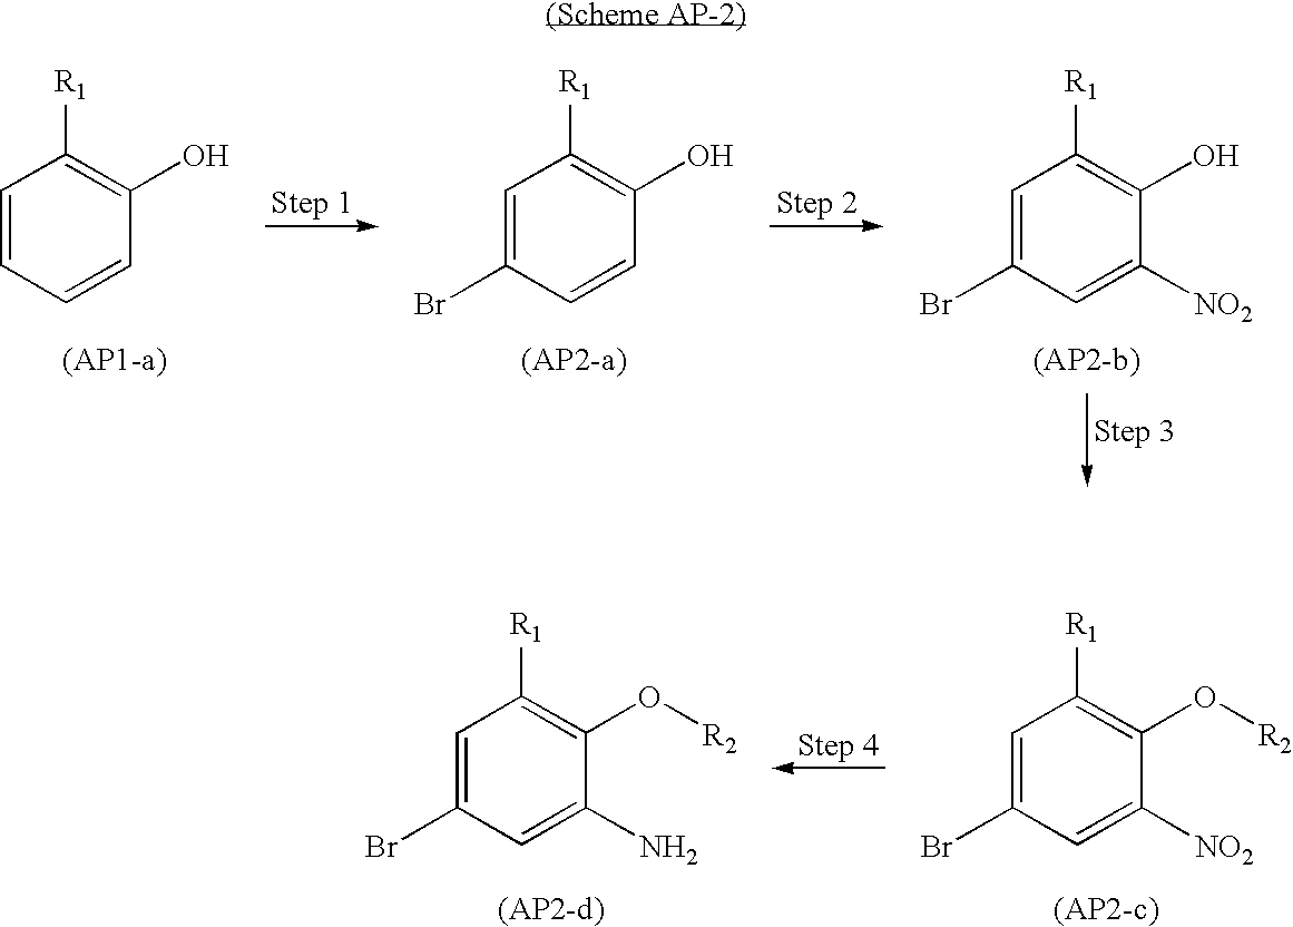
C1=CC=CC(O)=C1[R1].C1=C(Br)C=CC(O)=C1[R1].C1=C(Br)C=C([NO2])C(O)=C1[R1].C1=C(Br)C=C([NO2])C(O[R2])=C1[R1].C1=C(Br)C=C(N)C(O[R2])=C1[R1]
